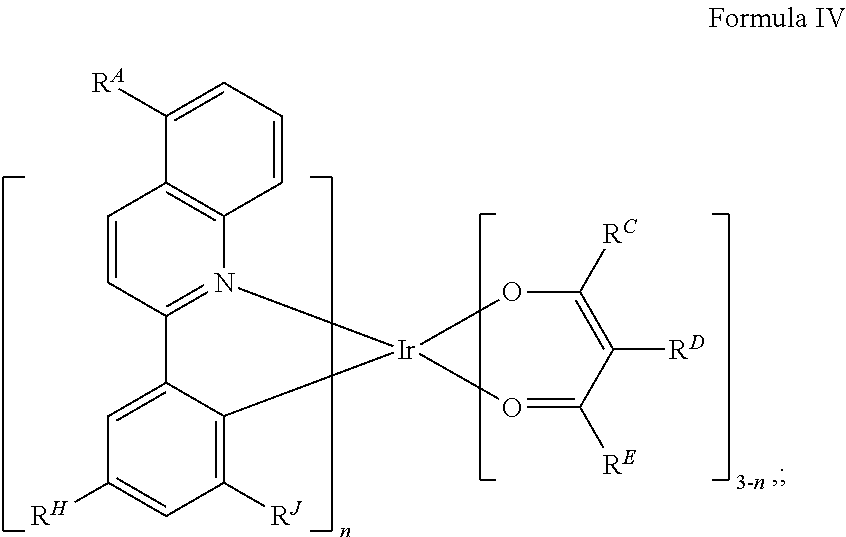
C1=CC2=N(C3=C1C([RA])=CC=C3)[Ir]1(C3=C([RJ])C=C([RH])C=C23)OC([RC])=C([RD])C([RE])=O1.[3-n]
